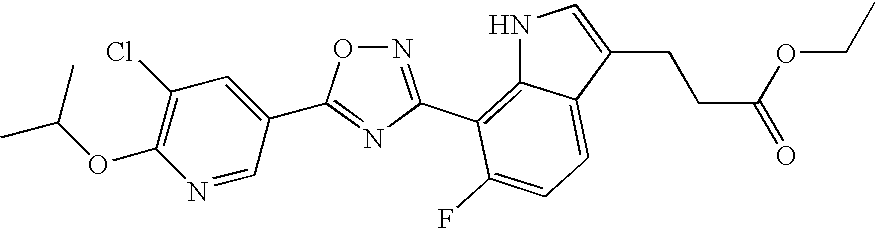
N1=CC(C2=NC(C3=C4C(=CC=C3F)C(CCC(=O)OCC)=CN4)=NO2)=CC(Cl)=C1OC(C)C
